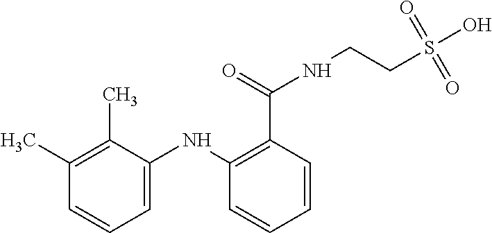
C1=C(NC2=C(C(=O)NCCS(O)(=O)=O)C=CC=C2)C(C)=C(C)C=C1
